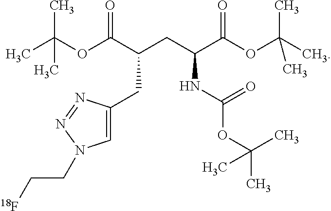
C1=C(CC(CC(C(OC(C)(C)C)=O)NC(OC(C)(C)C)=O)C(OC(C)(C)C)=O)N=NN1CC[18F]
